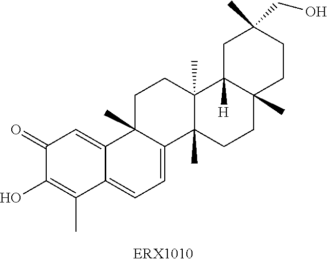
C1(=O)C(O)=C(C)C2=CC=C3C(C)(C2=C1)CCC1(C)C3(C)CCC2(C)C1([H])CC(C)(CO)CC2
